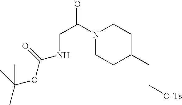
CC(C)(OC(NCC(=O)N1CCC(CC[O-Ts])CC1)=O)C
